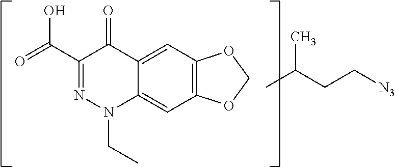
C1(C(=O)O)=NN(CC)C2=CC3=C(C=C2C1=O)OCO3.CC(CC[N3])C
